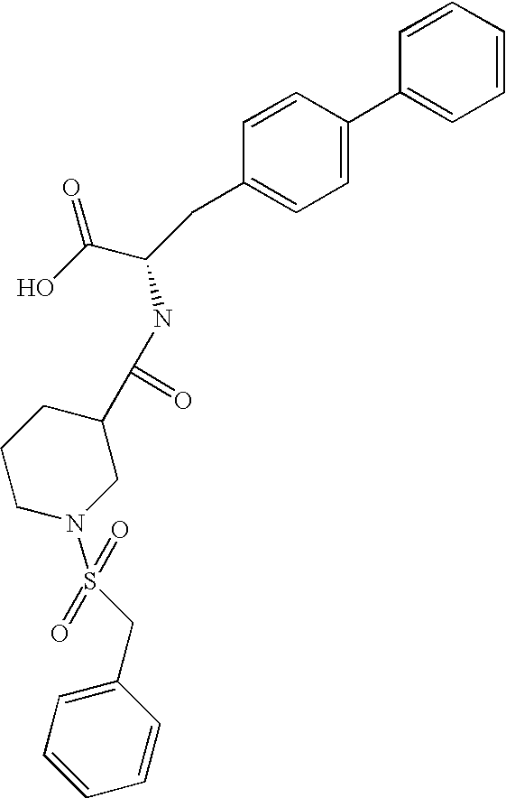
C1=CC=CC=C1C1=CC=C(CC(C(O)=O)NC(C2CCCN(S(=O)(=O)CC3=CC=CC=C3)C2)=O)C=C1
